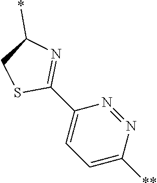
C1(*)CSC(C2=CC=C([**])N=N2)=N1
